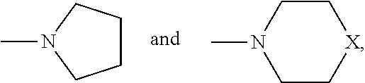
C1CCN(C)C1.C1CN(C)CC[X]1
